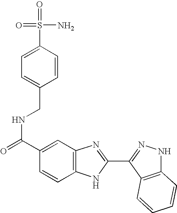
C1=C(CNC(=O)C2=CC3=C(C=C2)NC(C2=NNC4=C2C=CC=C4)=N3)C=CC(S(=O)(N)=O)=C1
